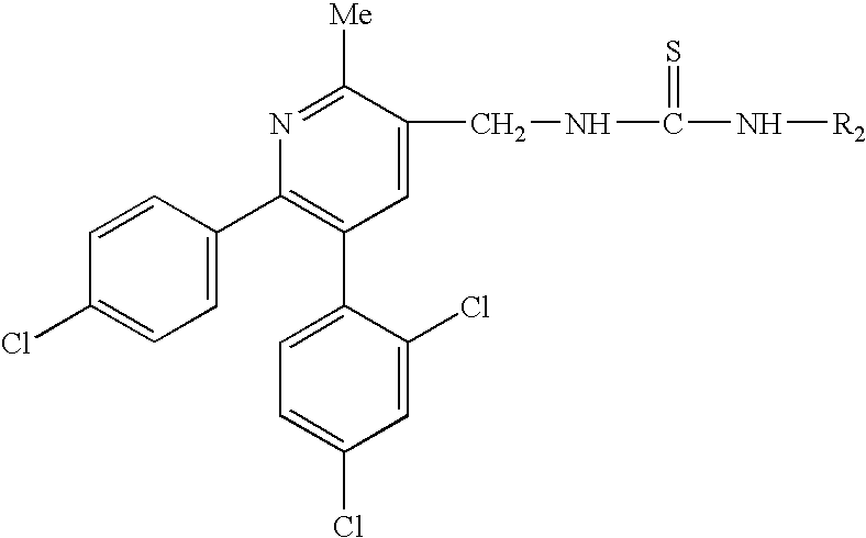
N1=C([Me])C(CNC(N[R2])=S)=CC(C2=CC=C(Cl)C=C2Cl)=C1C1=CC=C(Cl)C=C1
